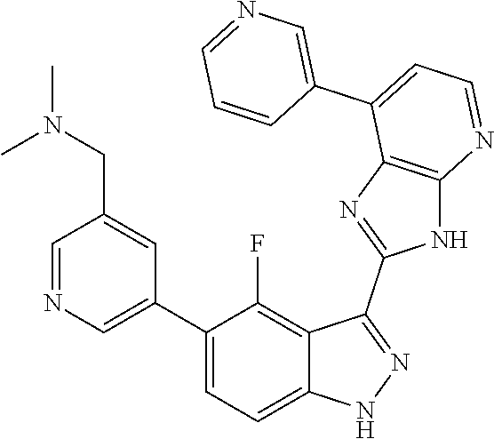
C1=NC=C(C2=CC=C3C(=C2F)C(C2=NC4=C(N2)N=CC=C4C2=CN=CC=C2)=NN3)C=C1CN(C)C
